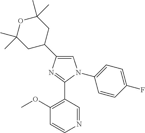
C1=C(C2CC(C)(C)OC(C)(C)C2)N=C(C2=C(OC)C=CN=C2)N1C1=CC=C(F)C=C1
